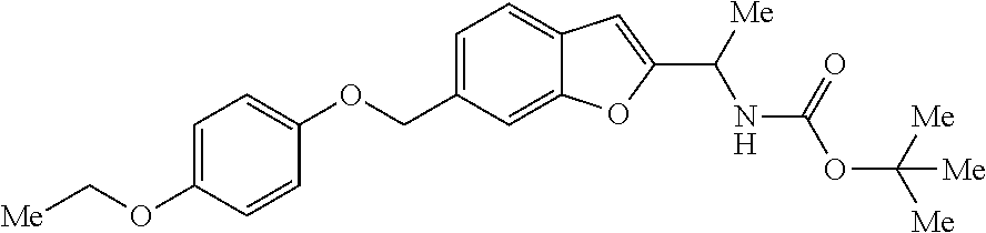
C1=C(COC2=CC=C(OC[Me])C=C2)C=C2C(=C1)C=C(C([Me])NC(=O)OC([Me])([Me])[Me])O2
